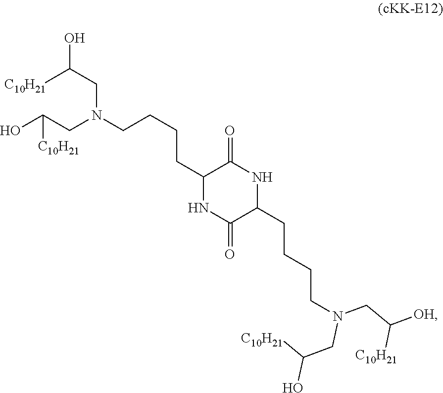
[C10H21]C(CN(CC(O)[C10H21])CCCCC1NC(=O)C(CCCCN(CC(O)[C10H21])CC([OH])[C10H21])NC1=O)O
